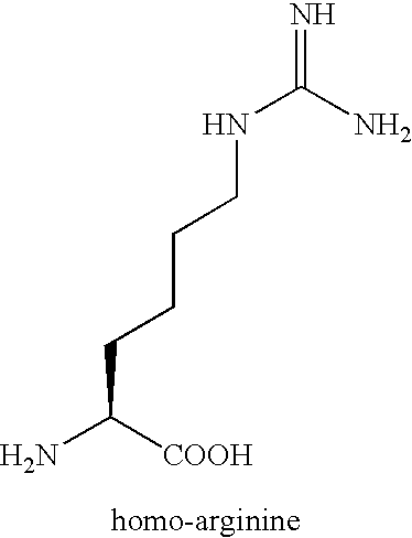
C(CCCCNC(=N)N)([COOH])N
